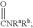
O=[CNRaRb]
